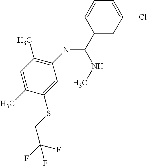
C1(N=C(C2=CC(Cl)=CC=C2)NC)=C(C)C=C(C)C(SCC(F)(F)F)=C1
